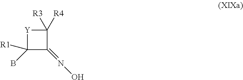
[Y]1C([R1])(B)C(=NO)C1([R3])[R4]
